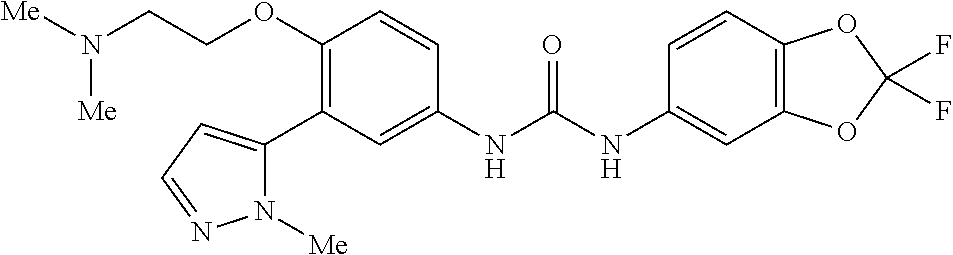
C1(OCCN([Me])[Me])=C(C2=CC=NN2[Me])C=C(NC(NC2=CC3=C(C=C2)OC(F)(F)O3)=O)C=C1
